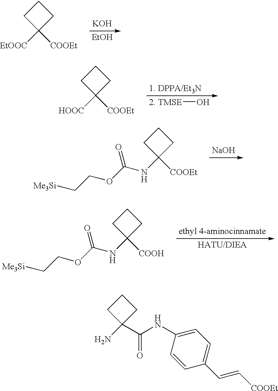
C1CC([COOH])(NC(OCC[Me3Si])=O)C1.[ethyl 4-aminocinnamate].C1CC([EtOOC])([COOEt])C1.[KOH].C1CC([HOOC])([COOEt])C1.[1. DPPA/Et3N].[2. TMSE]O.C1CC([COOEt])(NC(OCC[Me3Si])=O)C1.[NaOH].C1CC(N)(C(NC2=CC=C(C=C[COOEt])C=C2)=O)C1
